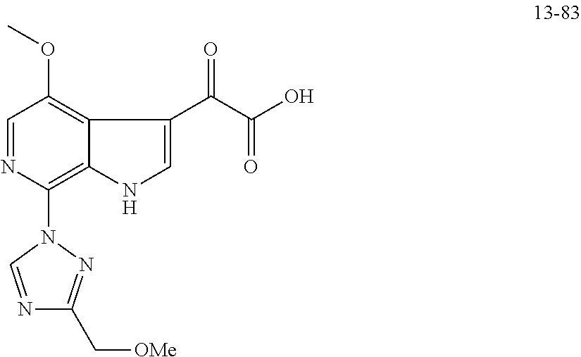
C1=NC(N2C=NC(C[OMe])=N2)=C2C(=C1OC)C(C(C(O)=O)=O)=CN2
